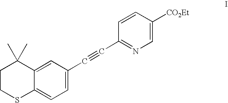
C12=CC(C#CC3=NC=C([CO2Et])C=C3)=CC=C1SCCC2(C)C
